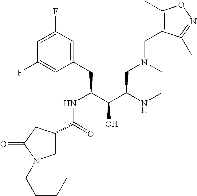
C1(F)=CC(F)=CC(CC(C(C2NCCN(CC3=C(C)ON=C3C)C2)O)NC(C2CN(CCCC)C(=O)C2)=O)=C1
